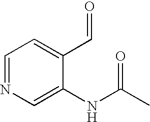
C1=NC=C(NC(C)=O)C(C=O)=C1
